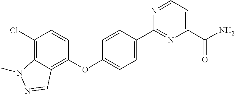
C1=C(C2=NC(C(=O)N)=CC=N2)C=CC(OC2=C3C(=C(Cl)C=C2)N(C)N=C3)=C1
